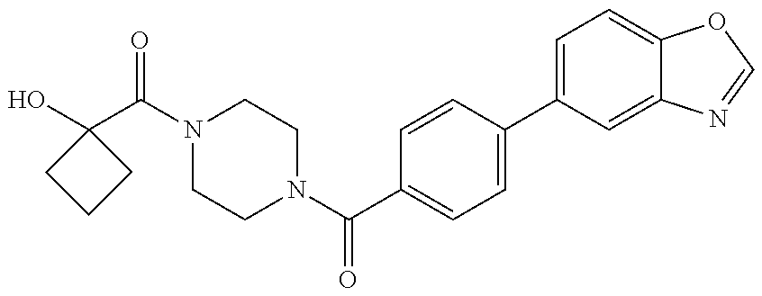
OC1(C(=O)N2CCN(C(=O)C3=CC=C(C4=CC=C5C(=C4)N=CO5)C=C3)CC2)CCC1
